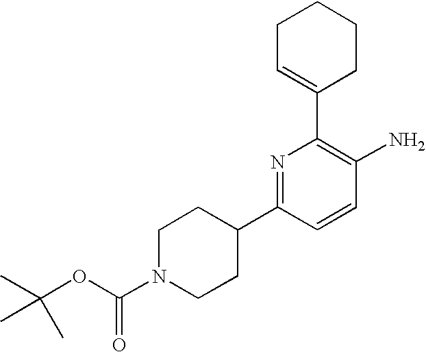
C(OC(N1CCC(C2=NC(C3=CCCCC3)=C(N)C=C2)CC1)=O)(C)(C)C
